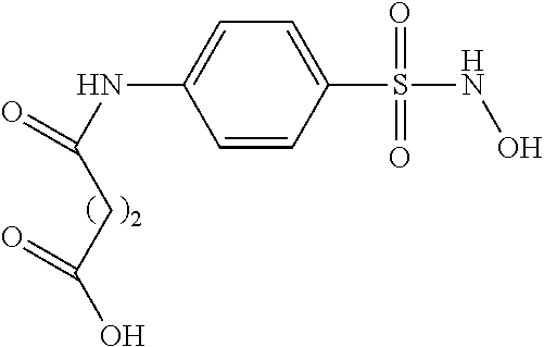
C1=CC(S(NO)(=O)=O)=CC=C1NC(CC(O)=O)=O
